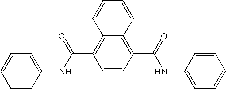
C1=CC(NC(=O)C2=C3C(=C(C(=O)NC4=CC=CC=C4)C=C2)C=CC=C3)=CC=C1
